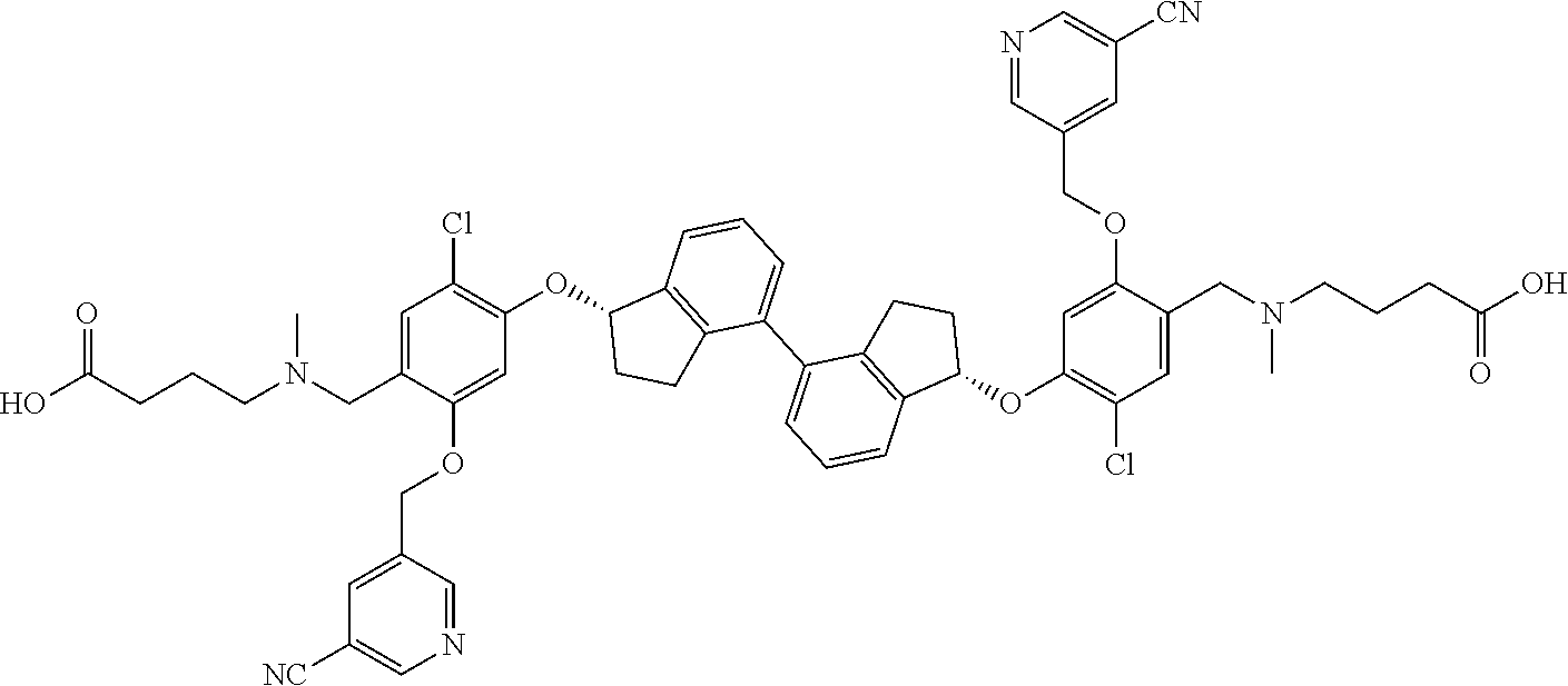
C1=C(OCC2=CC([NC])=CN=C2)C(CN(CCCC(O)=O)C)=CC(Cl)=C1OC1C2=C(C(C3=CC=CC4=C3CCC4OC3=C(Cl)C=C(CN(CCCC(O)=O)C)C(OCC4=CC([CN])=CN=C4)=C3)=CC=C2)CC1
